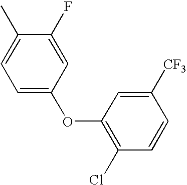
C1=C(OC2=C(Cl)C=CC([CF3])=C2)C=C(F)C(C)=C1
